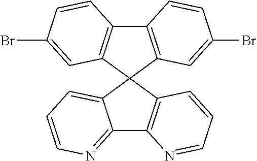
C12=C(C3(C4=C1C=CC(Br)=C4)C1=CC=CN=C1C1=C3C=CC=N1)C=C(Br)C=C2
